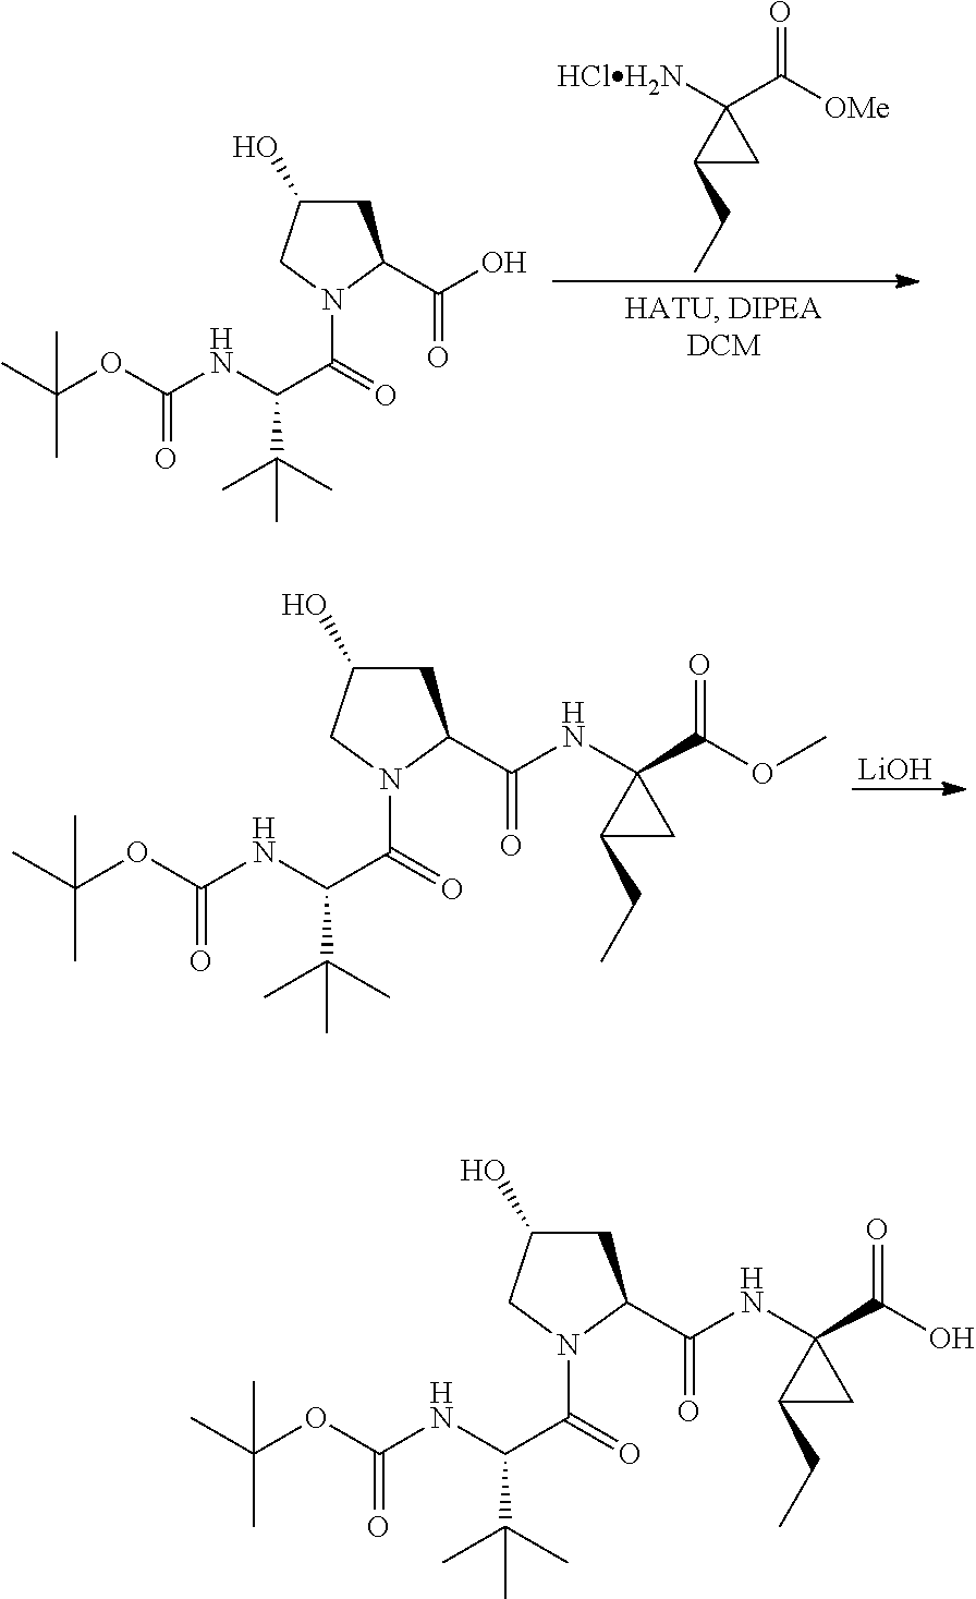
C1(CC)CC1([HClH2N])C([OMe])=O.C1C(O)CN(C(=O)C(NC(OC(C)(C)C)=O)C(C)(C)C)C1C(O)=O.C1C(O)CN(C(=O)C(NC(OC(C)(C)C)=O)C(C)(C)C)C1C(NC1(C(O)=O)C(CC)C1)=O.C1C(O)CN(C(=O)C(NC(OC(C)(C)C)=O)C(C)(C)C)C1C(NC1(C(OC)=O)C(CC)C1)=O.[LiOH]
